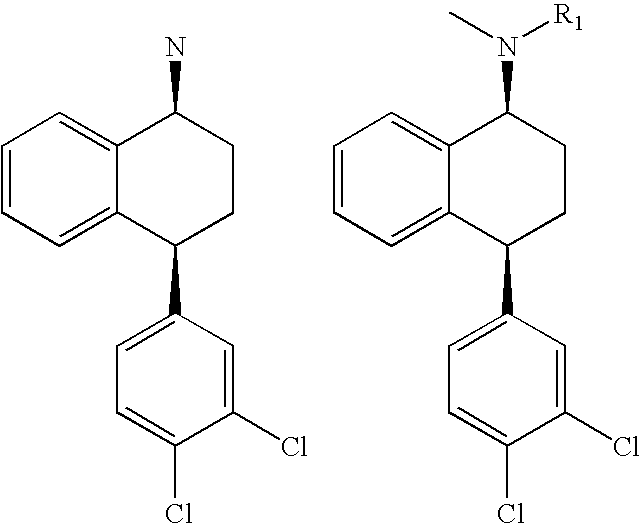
C1=CC=C2C(=C1)C(N)CCC2C1=CC=C(Cl)C(Cl)=C1.C1=CC=C2C(=C1)C(N(C)[R1])CCC2C1=CC=C(Cl)C(Cl)=C1
